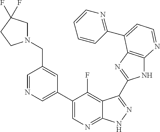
C1=NC=C(C2=CN=C3C(=C2F)C(C2=NC4=C(N2)N=CC=C4C2=NC=CC=C2)=NN3)C=C1CN1CC(F)(F)CC1
